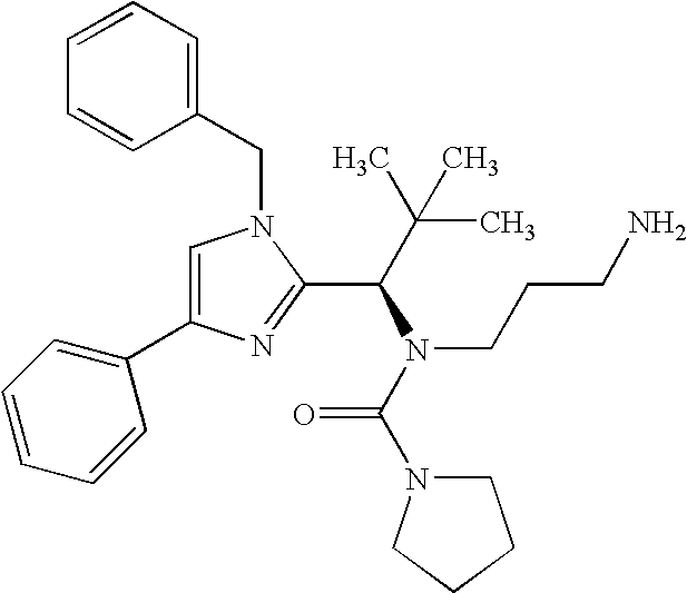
C1=CC=C(CN2C=C(C3=CC=CC=C3)N=C2C(C(C)(C)C)N(C(=O)N2CCCC2)CCCN)C=C1
